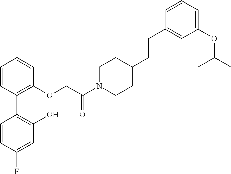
C1=CC(C2=C(O)C=C(F)C=C2)=C(OCC(N2CCC(CCC3=CC(OC(C)C)=CC=C3)CC2)=O)C=C1
